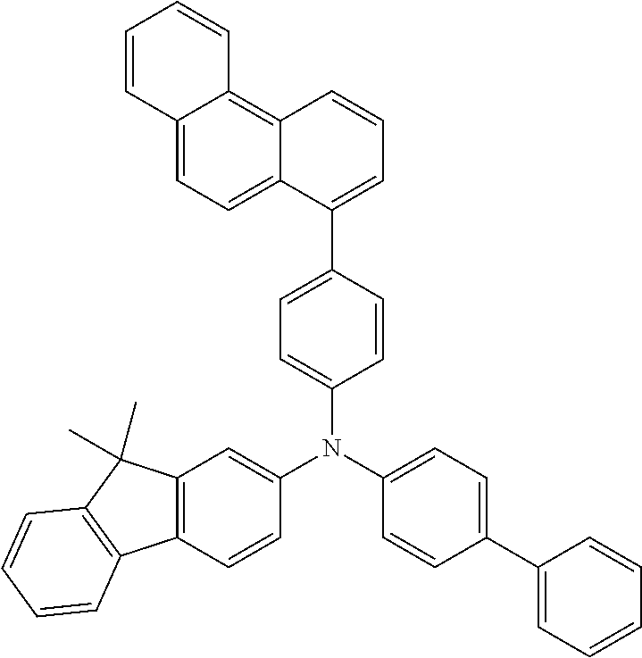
C1=C(C2=CC=CC3=C4C(=CC=C23)C=CC=C4)C=CC(N(C2=CC3=C(C=C2)C2=C(C3(C)C)C=CC=C2)C2=CC=C(C3=CC=CC=C3)C=C2)=C1
